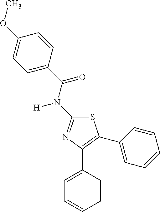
S1C(N(C(C2=CC=C(OC)C=C2)=O)[H])=NC(C2=CC=CC=C2)=C1C1=CC=CC=C1
